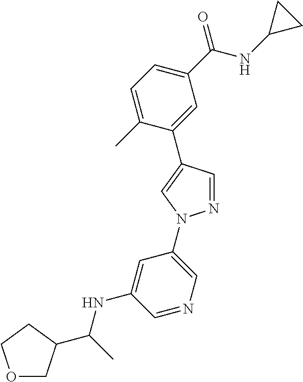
C1=C(C)C(C2=CN(C3=CN=CC(NC(C)C4COCC4)=C3)N=C2)=CC(C(NC2CC2)=O)=C1
